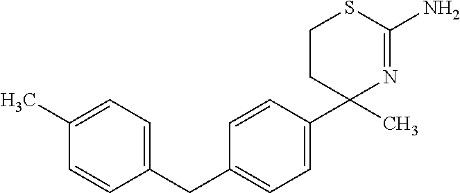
C1=CC(C2(C)N=C(N)SCC2)=CC=C1CC1=CC=C(C)C=C1
